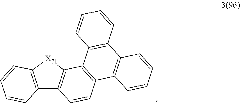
C12=C([X71]C3=C1C=CC1=C3C3=C(C4=C1C=CC=C4)C=CC=C3)C=CC=C2
